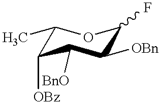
C1(C)C([OBz])C([BnO])C([OBn])C(F)O1
